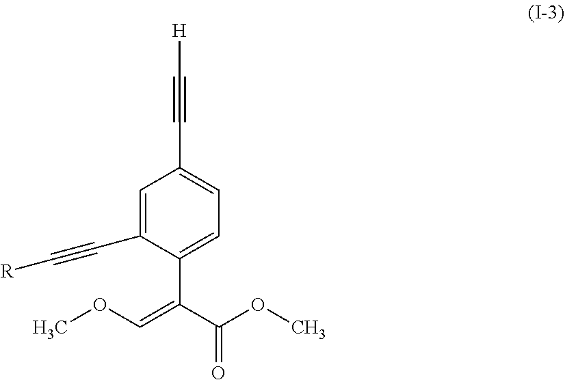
C1=C(C#C[R])C(C(C(OC)=O)=COC)=CC=C1C#C[H]
